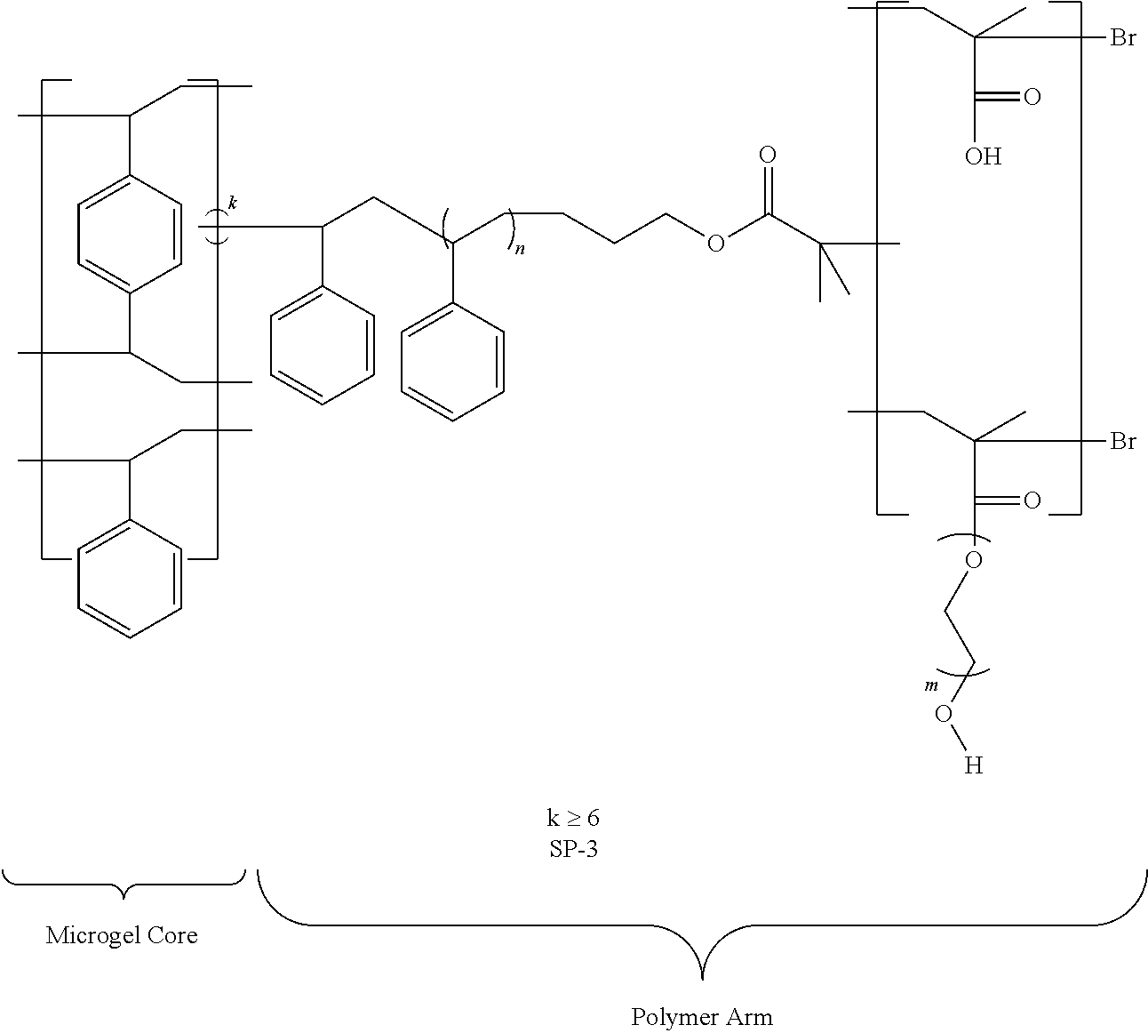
C1=C(C(C)CC)C=CC(C(C)CC)=C1.C1=C(C(C)CC)C=CC=C1.C1=C(C(C)CC(CCCCOC(C(C)(C)C)=O)C2=CC=CC=C2)C=CC=C1.C(C(C)(C(O)=O)Br)C.C(C(C)(C(OCCO[H])=O)Br)C
